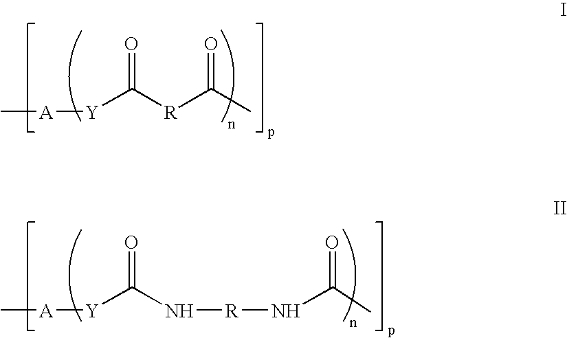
[A]([Y]C([R]C(C)=O)=O)C.[A]([Y]C(N[R]NC(=O)C)=O)C
